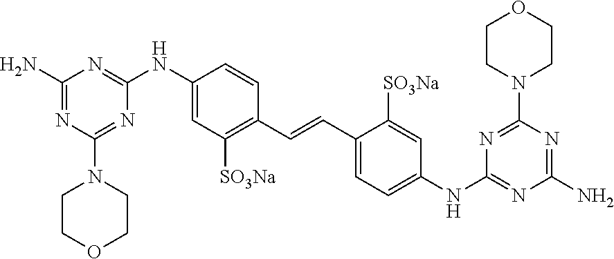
C1(N)=NC(N2CCOCC2)=NC(NC2=CC([SO3Na])=C(C=CC3=CC=C(NC4=NC(N)=NC(N5CCOCC5)=N4)C=C3[SO3Na])C=C2)=N1
